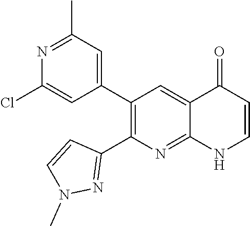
N1=C(C)C=C(C2=C(C3=NN(C)C=C3)N=C3C(=C2)C(=O)C=CN3)C=C1Cl
